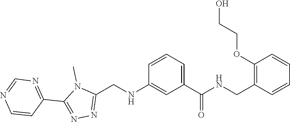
N1=CN=C(C2=NN=C(CNC3=CC(C(=O)NCC4=C(OCCO)C=CC=C4)=CC=C3)N2C)C=C1
